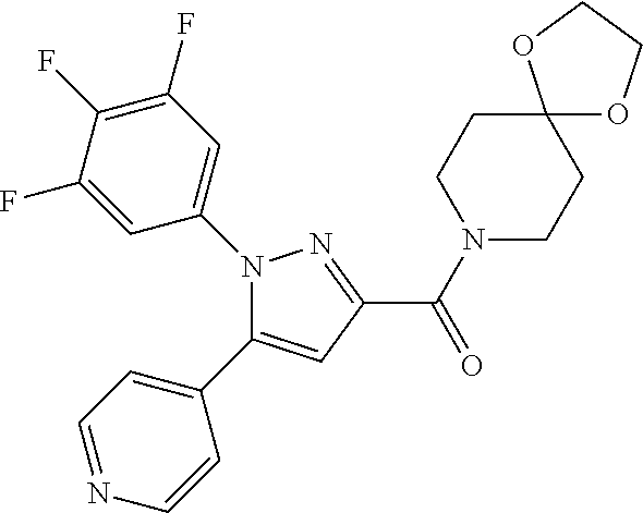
C1(C(N2CCC3(CC2)OCCO3)=O)=NN(C2=CC(F)=C(F)C(F)=C2)C(C2=CC=NC=C2)=C1
